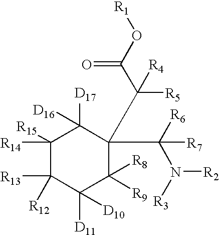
C1([R14])([R15])C([R13])([R12])C([D11])([D10])C([R9])([R8])C(C(C(O[R1])=O)([R5])[R4])(C([R6])(N([R3])[R2])[R7])C1([D17])[D16]
